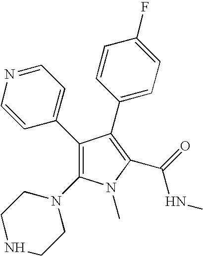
C1(C2=CC=NC=C2)=C(N2CCNCC2)N(C)C(C(=O)NC)=C1C1=CC=C(F)C=C1
